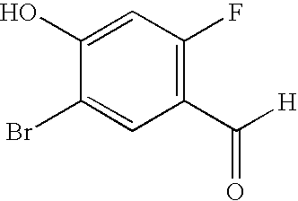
C1(Br)=CC(C([H])=O)=C(F)C=C1O
